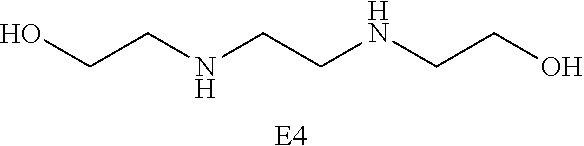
[E4].OCCNCCNCCO
